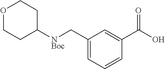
C1=C(C[NBoc]C2CCOCC2)C=C(C(=O)O)C=C1
